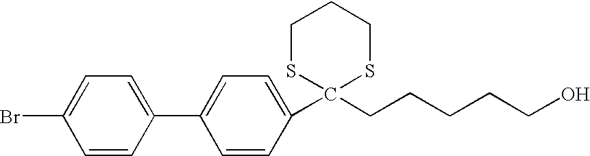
C1=CC(C2=CC=C(C3(CCCCCO)SCCCS3)C=C2)=CC=C1Br
